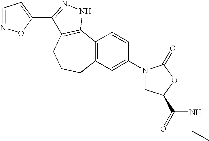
C12=C(C=C(N3CC(C(NCC)=O)OC3=O)C=C1)CCCC1=C2NN=C1C1=CC=NO1
